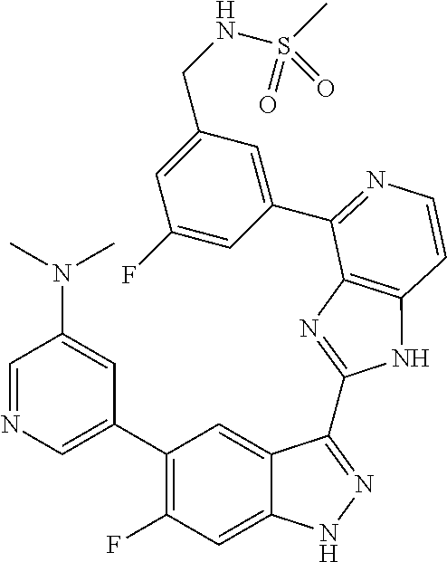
C1=C(C2=C(F)C=C3C(=C2)C(C2=NC4=C(N2)C=CN=C4C2=CC(CNS(C)(=O)=O)=CC(F)=C2)=NN3)C=C(N(C)C)C=N1
